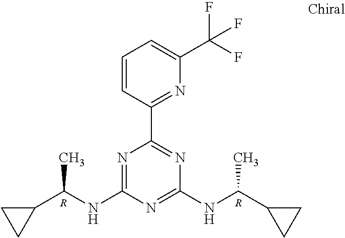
N1=C(NC(C2CC2)C)N=C(NC(C2CC2)C)N=C1C1=NC(C(F)(F)F)=CC=C1.[R].[R]
